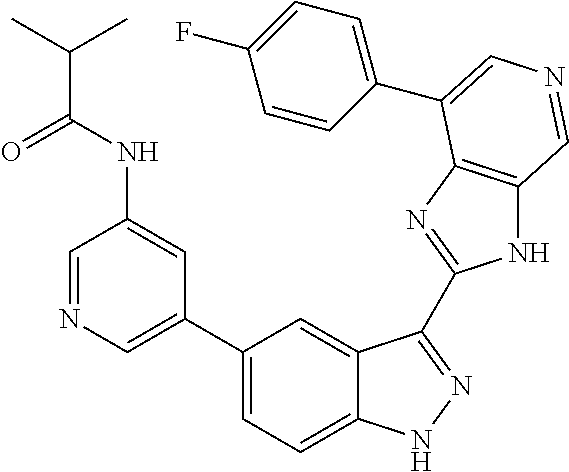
C1(C2=CN=CC(NC(C(C)C)=O)=C2)=CC=C2C(=C1)C(C1=NC3=C(N1)C=NC=C3C1=CC=C(F)C=C1)=NN2
